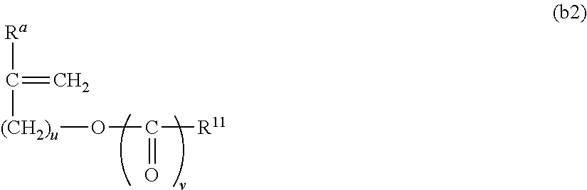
[Ra]C(=C)[(CH2)u]OC([R11])=O
